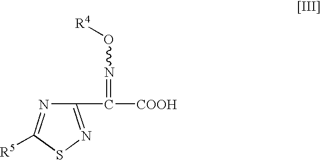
C1(C([COOH])=NO[R4])=NSC([R5])=N1
